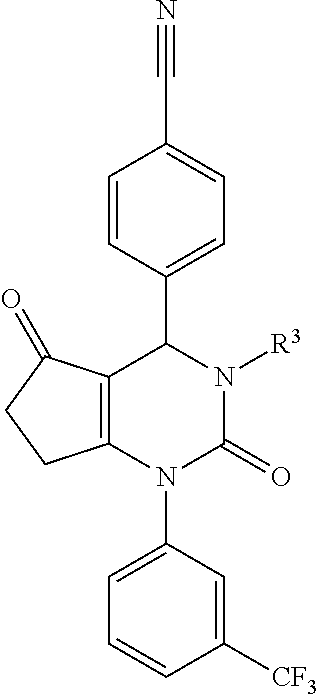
C12=C(N(C3=CC=CC([CF3])=C3)C(=O)N([R3])C1C1=CC=C(C#N)C=C1)CCC2=O
